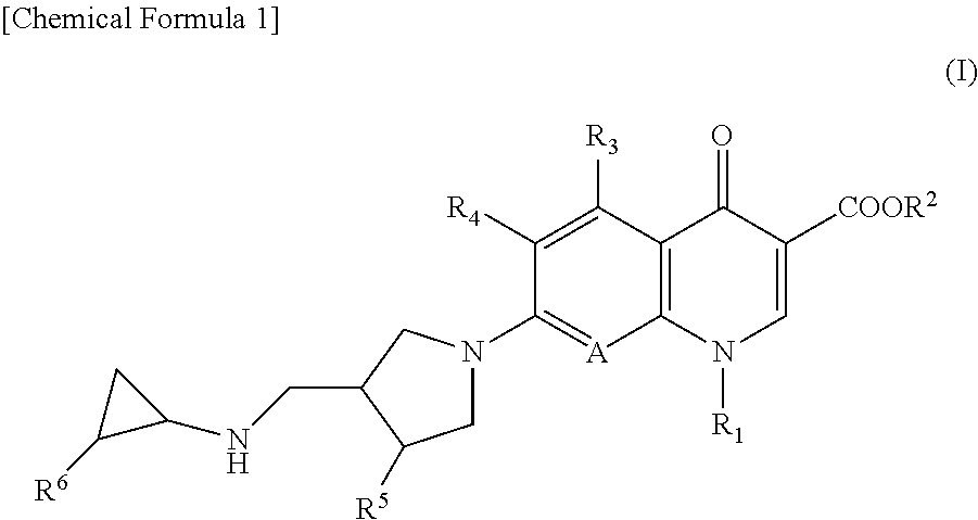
C12=C(N([R1])C=C([COOR2])C1=O)[A]=C(N1CC([R5])C(CNC3CC3[R6])C1)C([R4])=C2[R3]
